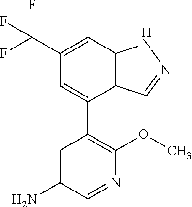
C12=C(C=C(C(F)(F)F)C=C1C1=C(OC)N=CC(N)=C1)NN=C2
